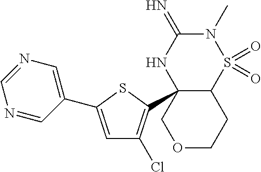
C12C(C3=C(Cl)C=C(C4=CN=CN=C4)S3)(NC(=N)N(C)S1(=O)=O)COCC2
